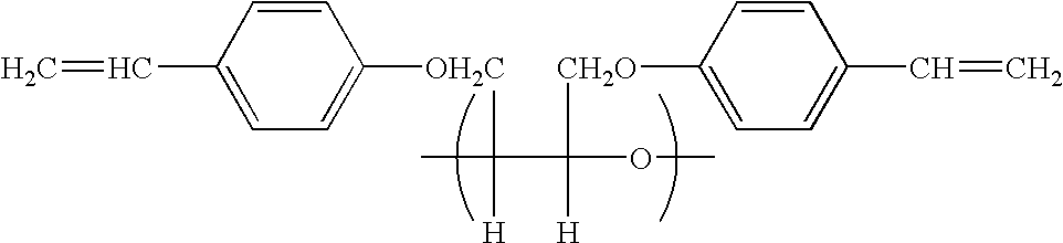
CC(C(OC)([CH2O]C1=CC=C(C=C)C=C1)[H])([OH2C]C1=CC=C(C=C)C=C1)[H]
